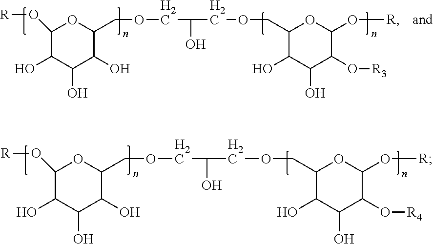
C1(COCC(O)COCC2OC(O[R])C(O)C(O)C2O)C(O)C(O)C(O[R4])C(O[R])O1.C1(COCC(O)COCC2OC(O[R])C(O)C(O)C2O)C(O)C(O)C(O[R3])C(O[R])O1
